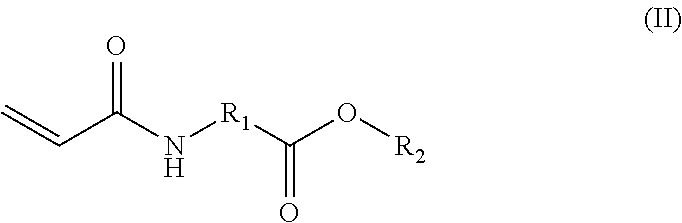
C=CC(N[R1]C(O[R2])=O)=O
